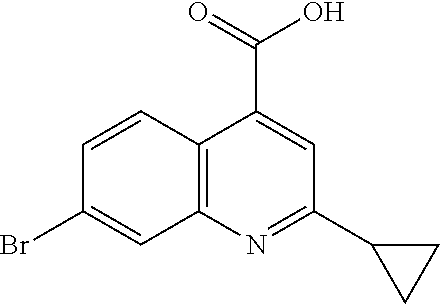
C12=C(N=C(C3CC3)C=C1C(=O)O)C=C(Br)C=C2
